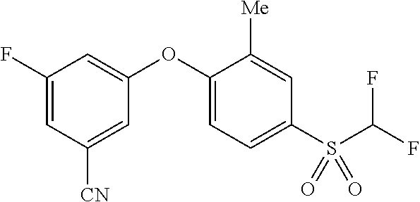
C1(F)=CC([CN])=CC(OC2=CC=C(S(C(F)F)(=O)=O)C=C2[Me])=C1
